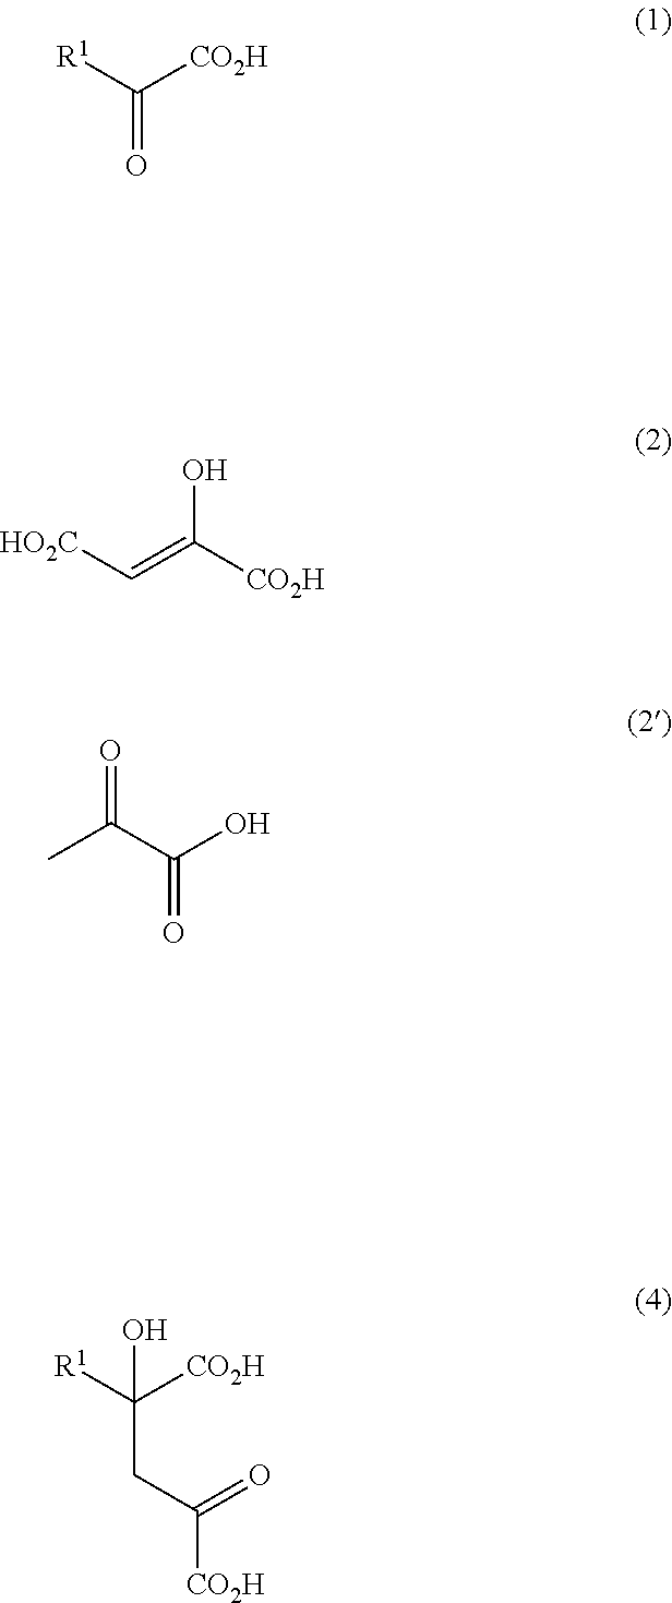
[R1]C([CO2H])=O.[HO2C]C=C([CO2H])O.CC(C(O)=O)=O.C(C([R1])([CO2H])O)C([CO2H])=O
